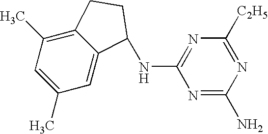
C1(C)=CC(C)=C2C(=C1)C(NC1=NC([C2H5])=NC(N)=N1)CC2
